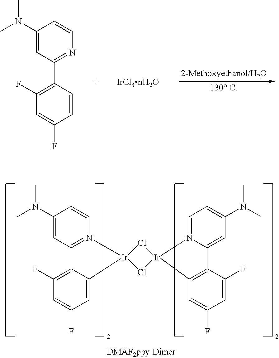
C1(N(C)C)=CC(C2=C(F)C=C(F)C=C2)=NC=C1.C1(N(C)C)=CC2=N(C=C1)[Ir]1(C3=CC(F)=CC(F)=C23)Cl[Ir]2(Cl1)N1=CC=C(N(C)C)C=C1C1=C2C=C(F)C=C1F
